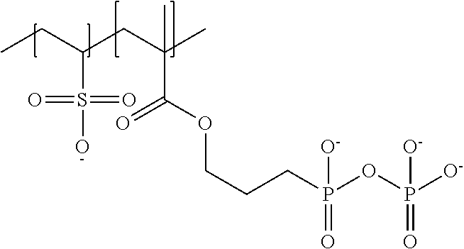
CCC(S(=O)(=O)O)CC(C(=O)OCCCP(=O)(OP(=O)([O-])[O-])[O-])(C)C
